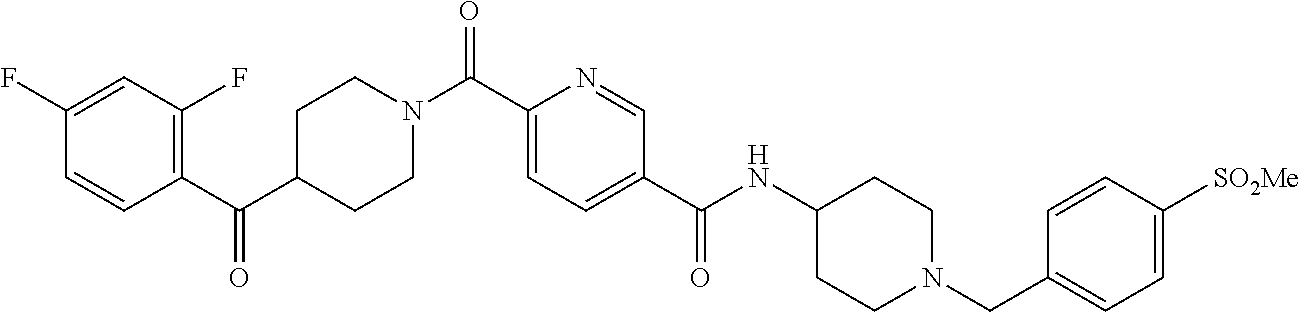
C1(C(C2CCN(C(C3=CC=C(C(NC4CCN(CC5=CC=C([SO2Me])C=C5)CC4)=O)C=N3)=O)CC2)=O)=C(F)C=C(F)C=C1
